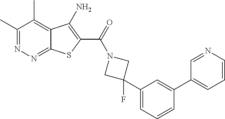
C1(C)=NN=C2C(=C1C)C(N)=C(C(=O)N1CC(F)(C3=CC=CC(C4=CC=CN=C4)=C3)C1)S2
